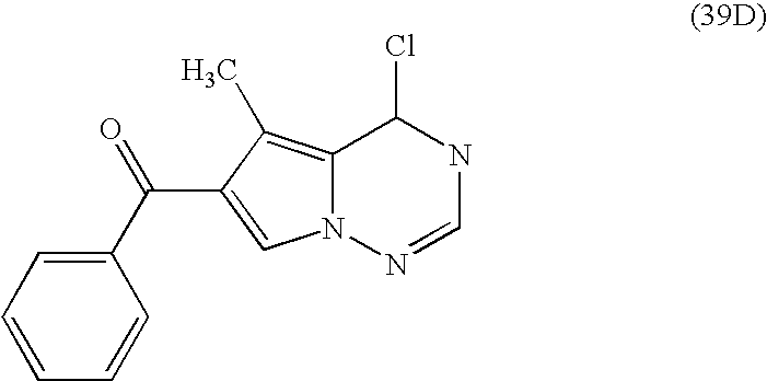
C1(Cl)C2=C(C)C(C(=O)C3=CC=CC=C3)=CN2N=CN1
